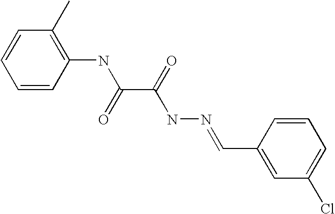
C1=CC(NC(C(=O)NN=CC2=CC(Cl)=CC=C2)=O)=C(C)C=C1
